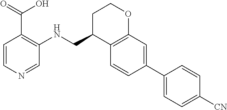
C1=CN=CC(NCC2C3=C(OCC2)C=C(C2=CC=C([CN])C=C2)C=C3)=C1C(=O)O
